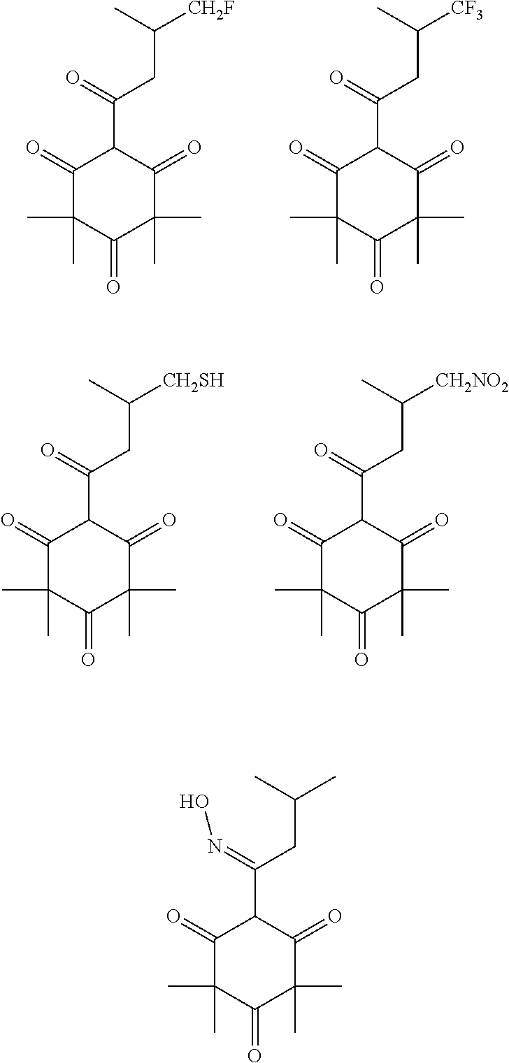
C1(=O)C(C)(C)C(=O)C(C)(C)C(=O)C1C(CC([CH2F])C)=O.C1(=O)C(C)(C)C(=O)C(C)(C)C(=O)C1C(CC([CF3])C)=O.C1(=O)C(C)(C)C(=O)C(C)(C)C(=O)C1C(CC([CH2SH])C)=O.C1(=O)C(C)(C)C(=O)C(C)(C)C(=O)C1C(CC([CH2NO2])C)=O.C1(=O)C(C)(C)C(=O)C(C)(C)C(=O)C1C(CC(C)C)=NO
